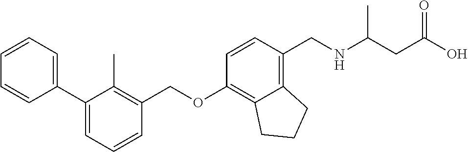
C1=CC=C(C2=CC=CC(COC3=C4C(=C(CNC(CC(O)=O)C)C=C3)CCC4)=C2C)C=C1
